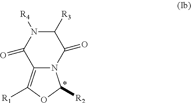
N12C(=C([R1])OC1[R2])C(=O)N([R4])C([R3])C2=O
